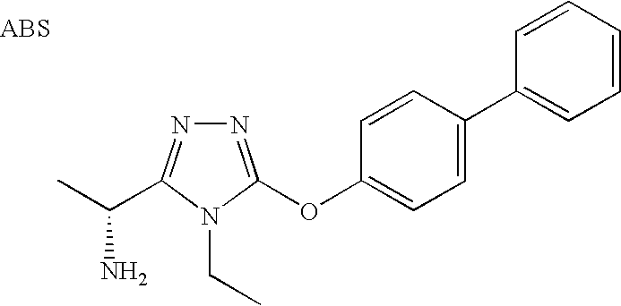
N1=C(OC2=CC=C(C3=CC=CC=C3)C=C2)N(CC)C(C(C)N)=N1
